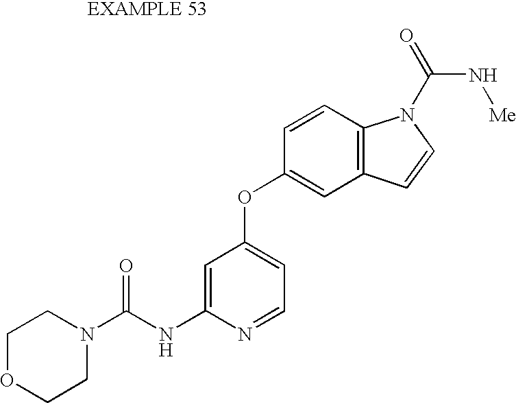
C1=C(NC(N2CCOCC2)=O)N=CC=C1OC1=CC2=C(C=C1)N(C(=O)N[Me])C=C2
